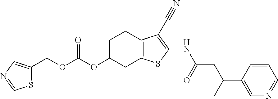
O(C(OC1CC2=C(CC1)C(C#N)=C(NC(CC(C1=CN=CC=C1)C)=O)S2)=O)CC1=CN=CS1
